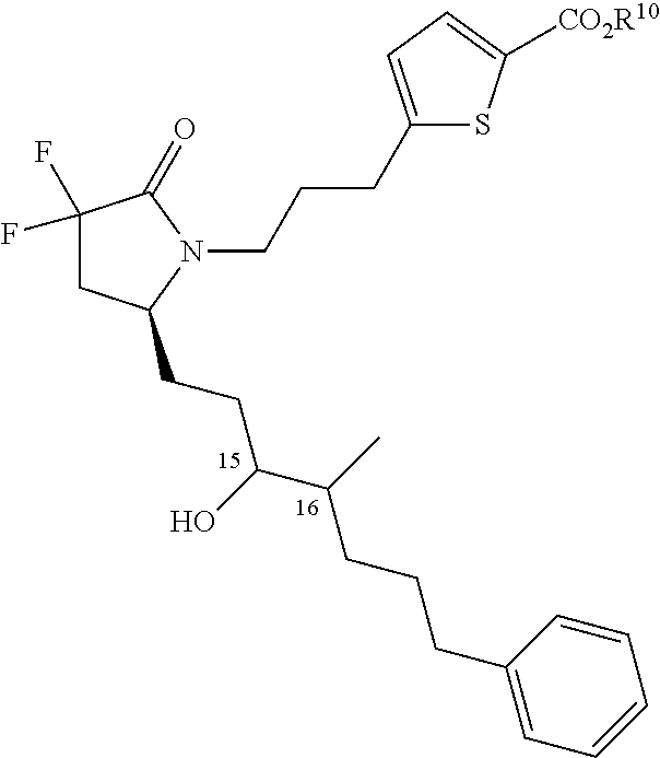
C(CC(C)C(CCC1CC(F)(F)C(=O)N1CCCC1=CC=C([CO2R10])S1)O)CC1=CC=CC=C1
